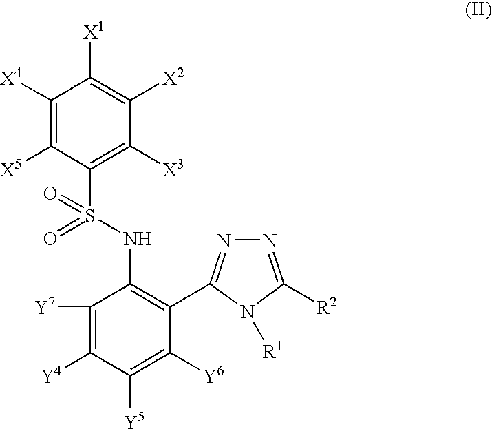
C1([Y7])=C([Y4])C([Y5])=C([Y6])C(C2=NN=C([R2])N2[R1])=C1NS(=O)(C1=C([X3])C([X2])=C([X1])C([X4])=C1[X5])=O
